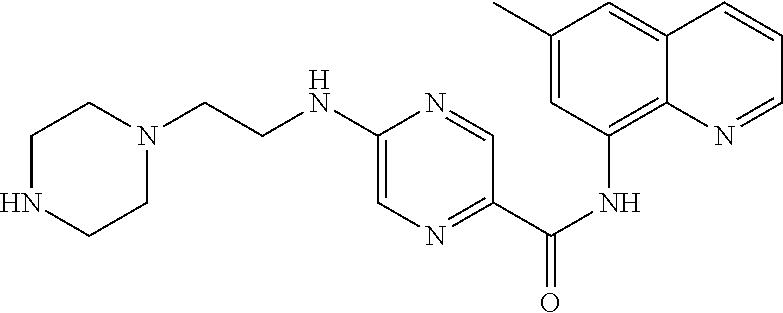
C1(C)=CC(NC(C2=NC=C(NCCN3CCNCC3)N=C2)=O)=C2C(=C1)C=CC=N2
